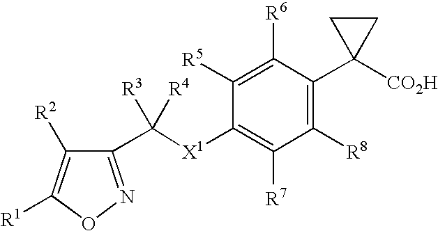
C1([R6])=C([R5])C([X1]C(C2=NOC([R1])=C2[R2])([R3])[R4])=C([R7])C([R8])=C1C1([CO2H])CC1
